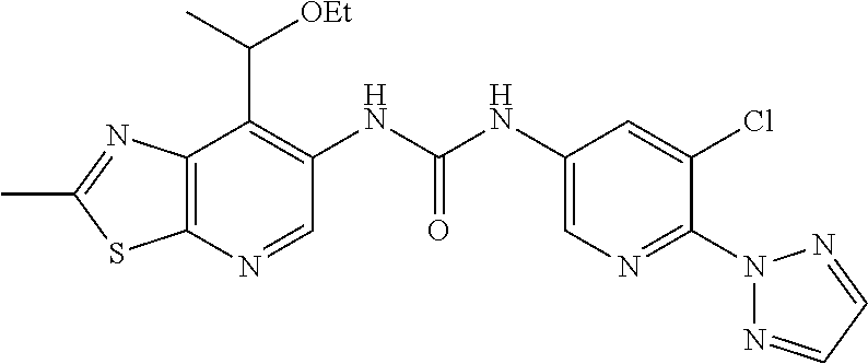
C1(C)=NC2=C(S1)N=CC(NC(=O)NC1=CN=C(N3N=CC=N3)C(Cl)=C1)=C2C(C)[OEt]
